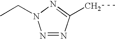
N1=NC(CC)=NN1CC
